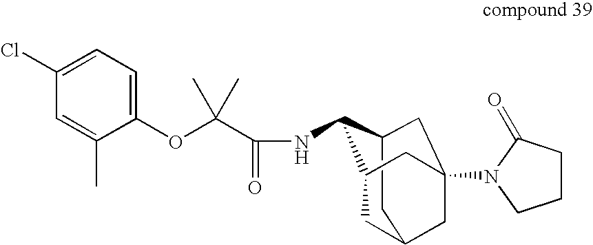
C1(Cl)=CC=C(OC(C(=O)NC2C3CC4(N5CCCC5=O)CC(CC2C4)C3)(C)C)C(C)=C1
